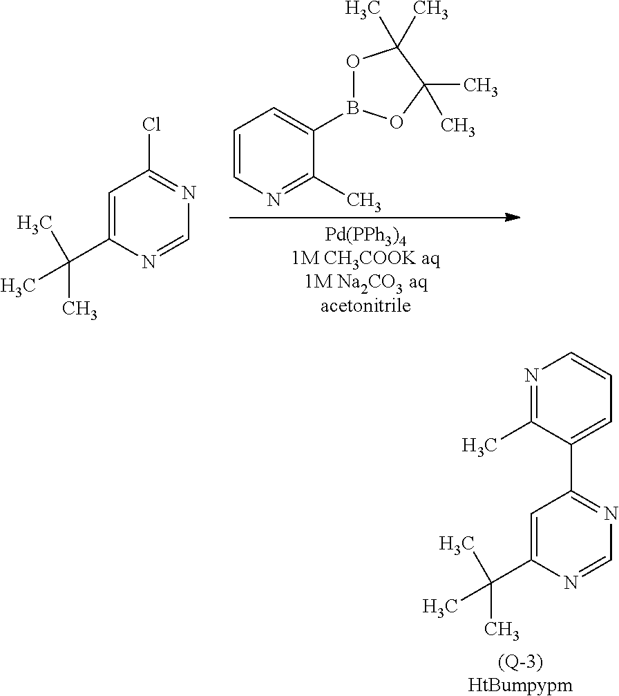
C1=C(C(C)(C)C)N=CN=C1Cl.C1=CN=C(C)C(B2OC(C)(C)C(C)(C)O2)=C1.C1=C(C(C)(C)C)N=CN=C1C1=CC=CN=C1C.[(Q-3)HtBumpypm]
